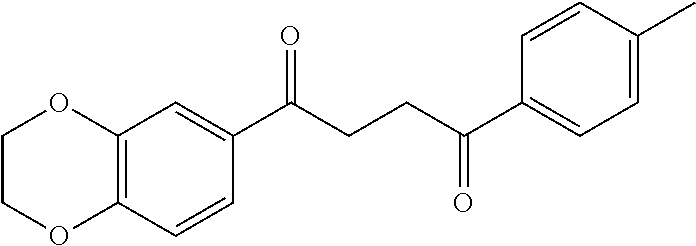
C1(C(CCC(C2=CC=C(C)C=C2)=O)=O)=CC2=C(C=C1)OCCO2
